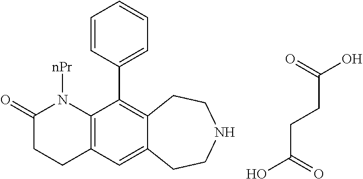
C12=C(C=C3C(=C1C1=CC=CC=C1)CCNCC3)CCC(=O)N2[nPr].C(C(=O)O)CC(O)=O
